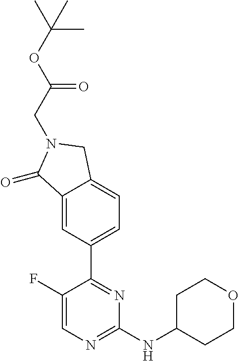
C1(F)=CN=C(NC2CCOCC2)N=C1C1=CC=C2C(=C1)C(=O)N(CC(OC(C)(C)C)=O)C2
